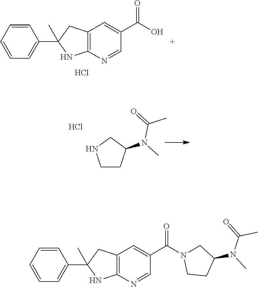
C12=C(N=CC(C(O)=O)=C1)NC(C1=CC=CC=C1)(C)C2.Cl.C1CC(N(C)C(=O)C)CN1.Cl.C1(C2(C)NC3=C(C2)C=C(C(N2CC(N(C)C(=O)C)CC2)=O)C=N3)=CC=CC=C1
